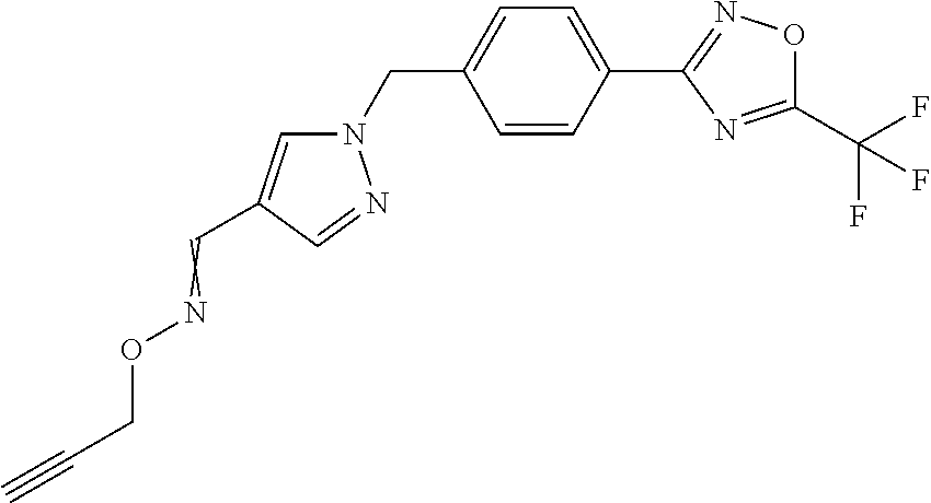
C1=CC(C2=NOC(C(F)(F)F)=N2)=CC=C1CN1C=C(C=NOCC#C)C=N1
